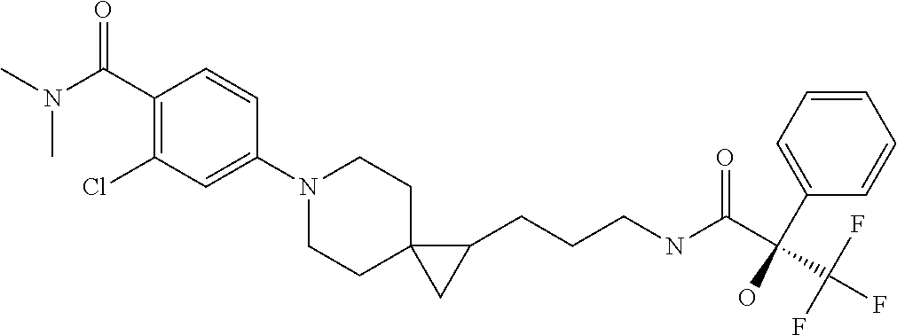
C1(N2CCC3(CC2)CC3CCCNC(=O)C(C2=CC=CC=C2)(O)C(F)(F)F)=CC(Cl)=C(C(N(C)C)=O)C=C1
